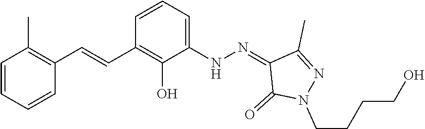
C1=CC=C(NN=C2C(=O)N(CCCCO)N=C2C)C(O)=C1C=CC1=C(C)C=CC=C1
